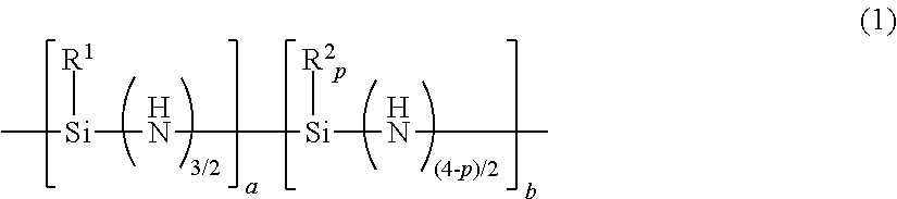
C[Si](N[Si]([R2p])NC)[R1]
